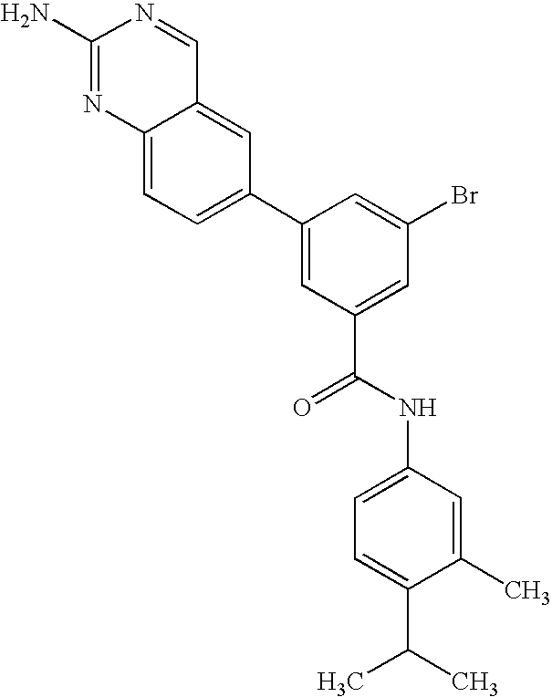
C12=CC(C3=CC(C(=O)NC4=CC=C(C(C)C)C(C)=C4)=CC(Br)=C3)=CC=C1N=C(N)N=C2
